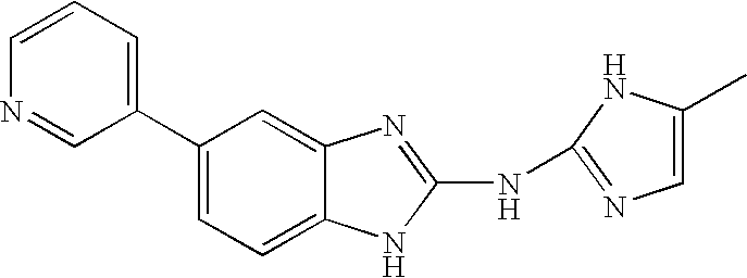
C1=CN=CC(C2=CC=C3C(=C2)N=C(NC2=NC=C(C)N2)N3)=C1
